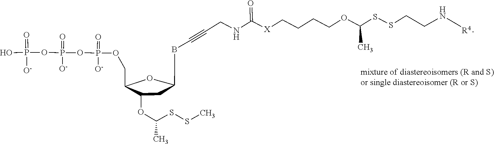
OP(=O)([O-])OP(OP(OCC1C(OC(C)SSC)CC(CBC#CCNC(=O)[X]CCCCOC(SSCCNC)C)CO1)(=O)[O-])(=O)[O-].[R4]
